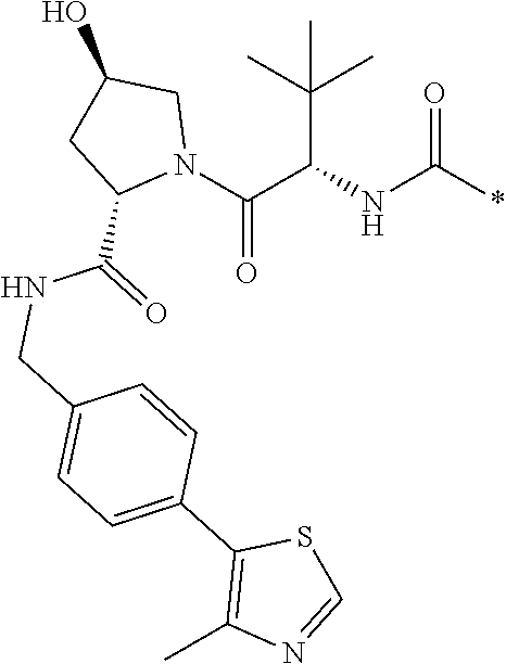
C1(O)CC(C(=O)NCC2=CC=C(C3=C(C)N=CS3)C=C2)N(C(C(NC(*)=O)C(C)(C)C)=O)C1
